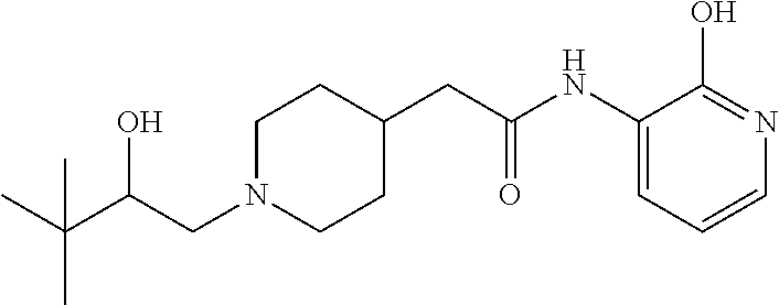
C1(NC(CC2CCN(CC(C(C)(C)C)O)CC2)=O)=CC=CN=C1O
